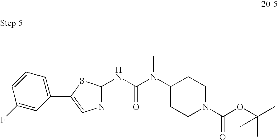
N1=C(NC(=O)N(C2CCN(C(OC(C)(C)C)=O)CC2)C)SC(C2=CC=CC(F)=C2)=C1
